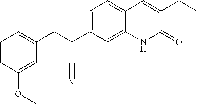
C1=C(OC)C=CC=C1CC(C#N)(C1=CC=C2C(=C1)NC(=O)C(CC)=C2)C
